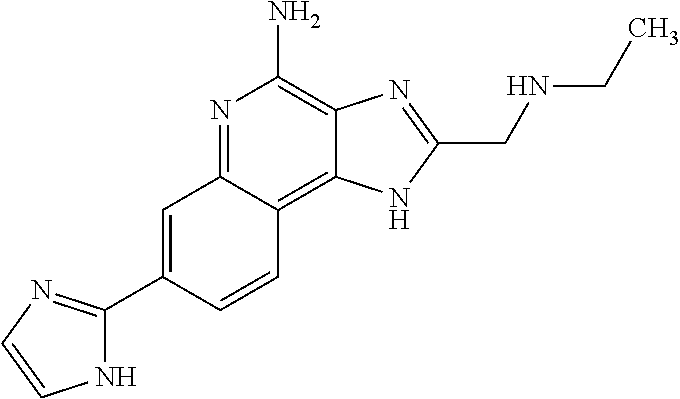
C1=C(C2=NC=CN2)C=CC2=C3C(=C(N)N=C12)N=C(CNCC)N3
